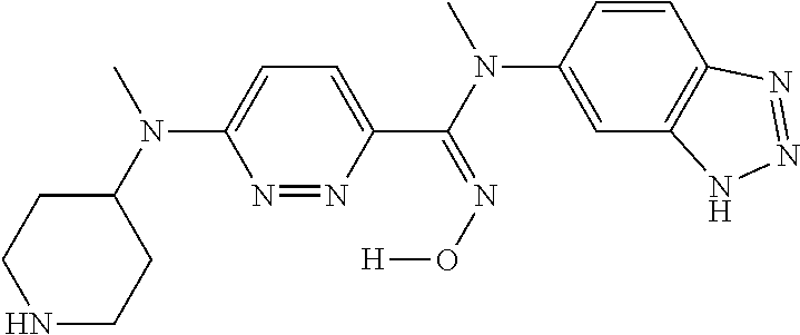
C1(N(C)C2=CC=C(C(=NO[H])N(C)C3=CC4=C(C=C3)N=NN4)N=N2)CCNCC1
